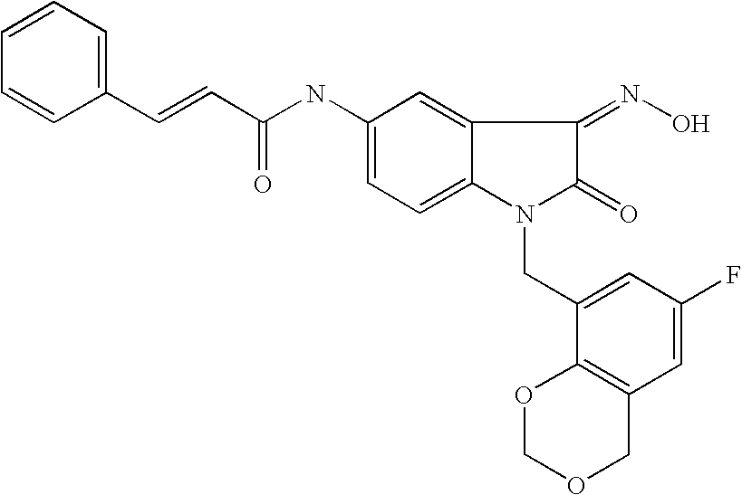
C(NC1=CC=C2C(=C1)C(=NO)C(=O)N2CC1=CC(F)=CC2=C1OCOC2)(C=CC1=CC=CC=C1)=O
